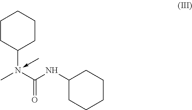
C1CC(N(C(=O)NC2CCCCC2)(C)<-C)CCC1
